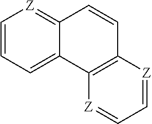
C1=CC=C2C(=[Z]1)C=CC1=C2[Z]=CC=[Z]1
